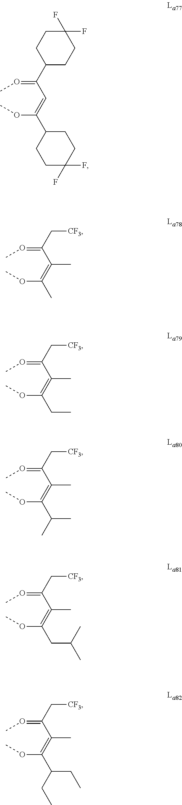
O(C(=CC(=OC)C1CCC(F)(F)CC1)C1CCC(F)(F)CC1)C.O(C(=C(C(=OC)C[CF3])C)C)C.O(C(=C(C(=OC)C[CF3])C)CC)C.O(C(=C(C(=OC)C[CF3])C)C(C)C)C.O(C(=C(C(=OC)C[CF3])C)CC(C)C)C.O(C(=C(C(=OC)C[CF3])C)C(CC)CC)C
